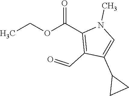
CCOC(C1=C(C=O)C(C2CC2)=CN1C)=O
